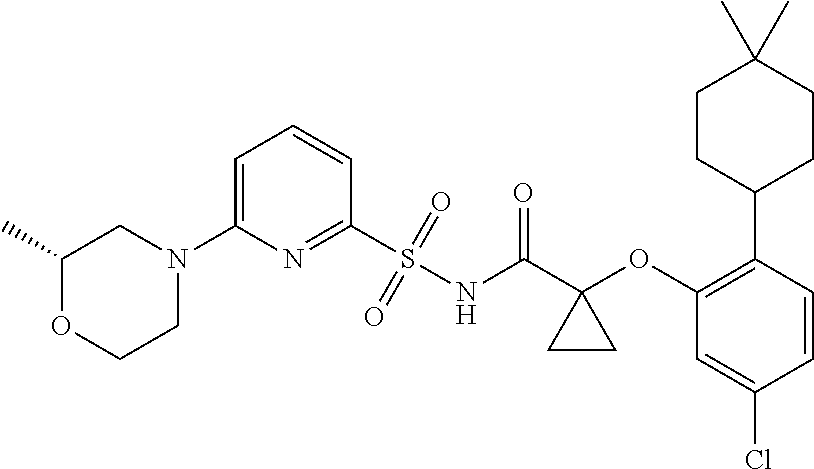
N1(C2=CC=CC(S(=O)(=O)NC(C3(OC4=C(C5CCC(C)(C)CC5)C=CC(Cl)=C4)CC3)=O)=N2)CC(C)OCC1
